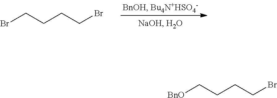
BrCCCCBr.[BnO]CCCCBr
